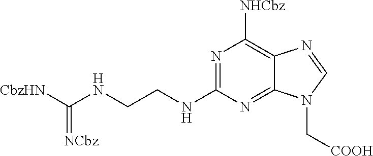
[CbzHN]C(NCCNC1=NC([NHCbz])=C2C(=N1)N(C[COOH])C=N2)=[NCbz]
